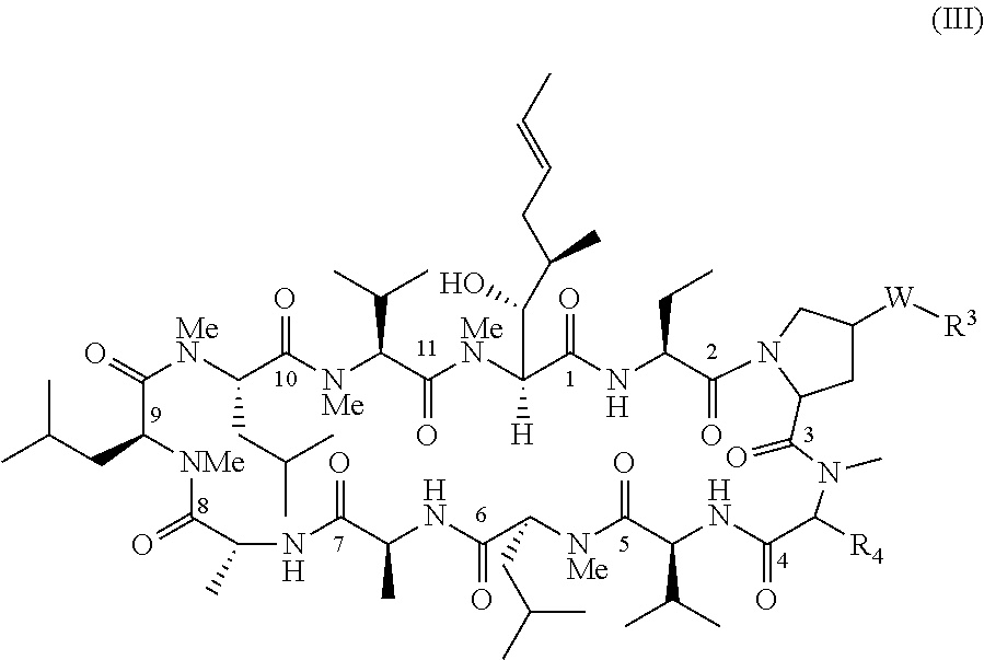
CC(CC1[NMe]C(=O)C(C)NC(=O)C(C)NC(=O)C(CC(C)C)[NMe]C(=O)C(C(C)C)NC(=O)C([R4])N(C)C(=O)C2CC([W][R3])CN2C(=O)C(CC)NC(=O)C([H])(C(O)C(CC=CC)C)[MeN]C(=O)C(C(C)C)[NMe]C(=O)C(CC(C)C)[MeN]C1=O)C
